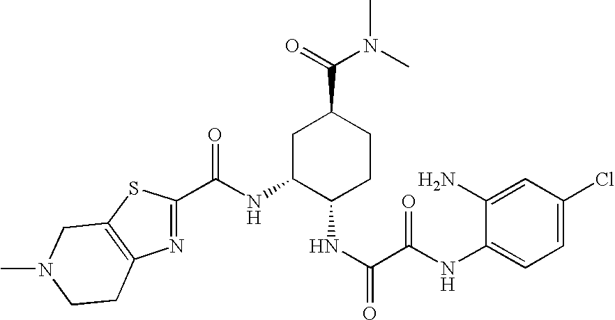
N1=C(C(NC2C(NC(C(NC3=CC=C(Cl)C=C3N)=O)=O)CCC(C(N(C)C)=O)C2)=O)SC2=C1CCN(C)C2
